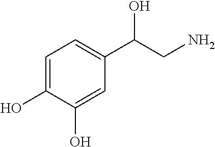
C1=C(O)C(O)=CC(C(CN)O)=C1
